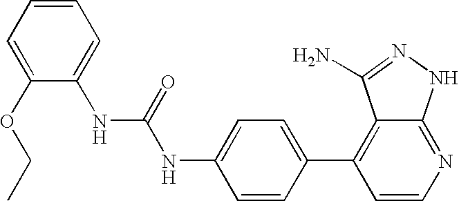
N(C(NC1=CC=C(C2=C3C(=NC=C2)NN=C3N)C=C1)=O)C1=CC=CC=C1OCC
